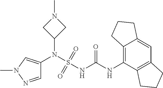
C1(N(S(NC(NC2=C3C(=CC4=C2CCC4)CCC3)=O)(=O)=O)C2=CN(C)N=C2)CN(C)C1
